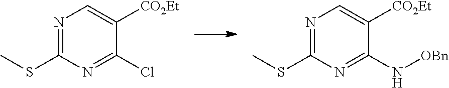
N1=C(SC)N=C(Cl)C([CO2Et])=C1.N1=C(SC)N=C(N[OBn])C([CO2Et])=C1
